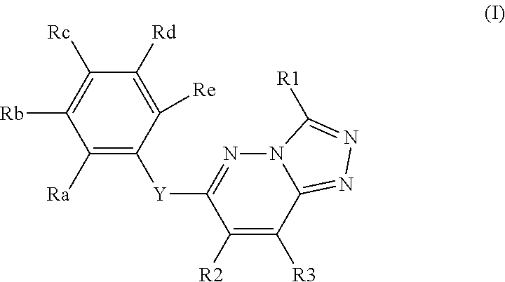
C1([Ra])=C([Y]C2=NN3C(=NN=C3[R1])C([R3])=C2[R2])C([Re])=C([Rd])C([Rc])=C1[Rb]
